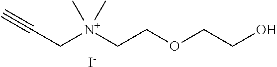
C(C[N+](CCOCCO)(C)C)#C.[I-]
